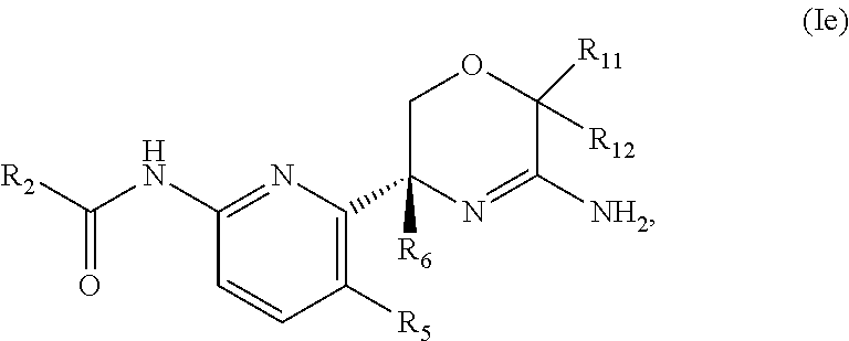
C1([R5])=C(C2([R6])N=C([NH2])C([R12])([R11])OC2)N=C(NC([R2])=O)C=C1
